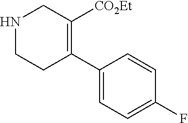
N1CCC(C2=CC=C(F)C=C2)=C([CO2Et])C1
